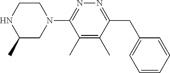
C1(C)=C(C)C(N2CCNC(C)C2)=NN=C1CC1=CC=CC=C1
